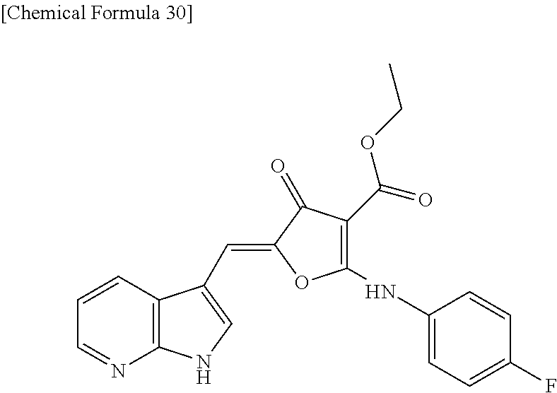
C1=CC=NC2=C1C(C=C1C(=O)C(C(OCC)=O)=C(NC3=CC=C(F)C=C3)O1)=CN2
